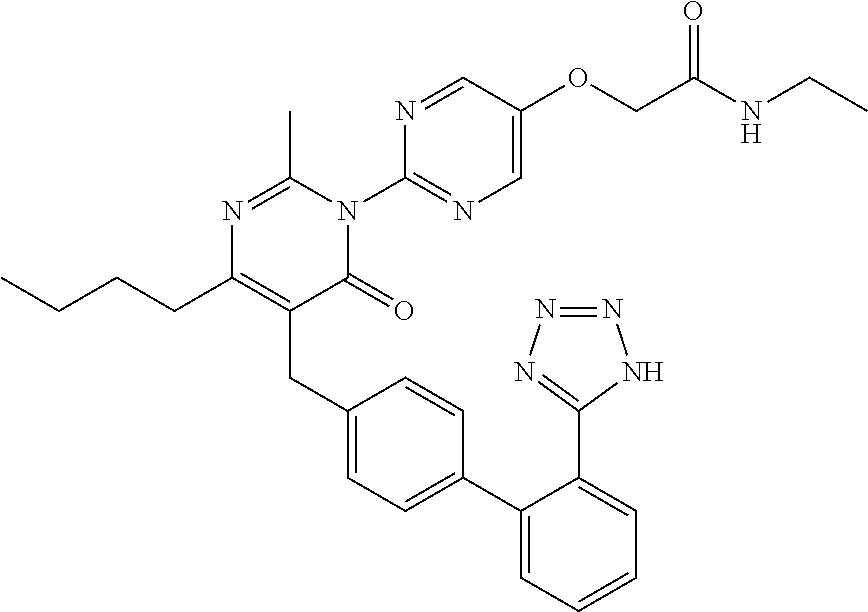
C1(C2=CC=C(CC3=C(CCCC)N=C(C)N(C4=NC=C(OCC(NCC)=O)C=N4)C3=O)C=C2)=CC=CC=C1C1=NN=NN1
